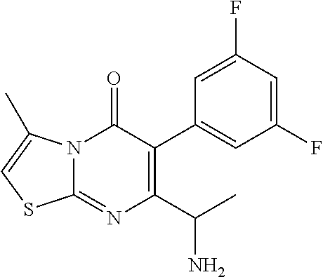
N12C(=NC(C(C)N)=C(C3=CC(F)=CC(F)=C3)C1=O)SC=C2C
